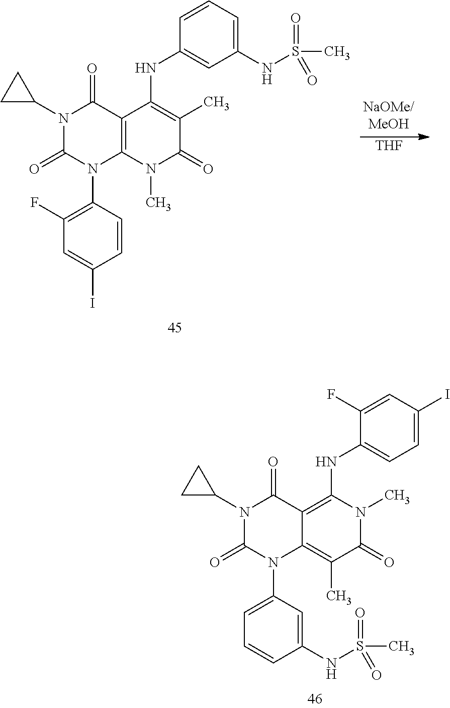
N1(C2CC2)C(=O)N(C2=CC=CC(NS(C)(=O)=O)=C2)C2=C(C)C(=O)N(C)C(NC3=CC=C(I)C=C3F)=C2C1=O.N1(C2CC2)C(=O)N(C2=C(F)C=C(I)C=C2)C2=C(C1=O)C(NC1=CC(NS(C)(=O)=O)=CC=C1)=C(C)C(=O)N2C.[THF]
